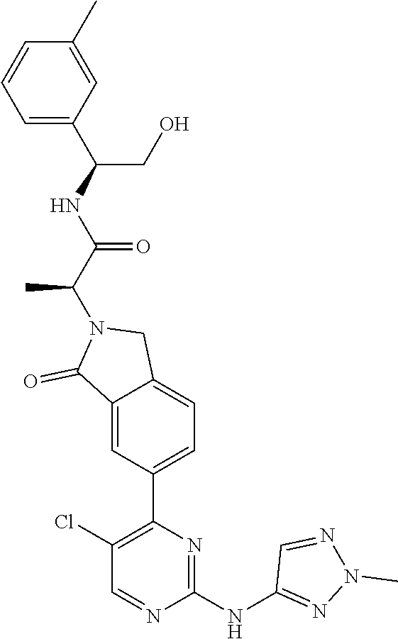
C1(NC2=NN(C)N=C2)=NC(C2=CC=C3C(=C2)C(=O)N(C(C(NC(C2=CC=CC(C)=C2)CO)=O)C)C3)=C(Cl)C=N1
